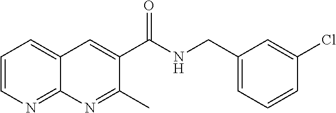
C1=CN=C2C(=C1)C=C(C(NCC1=CC=CC(Cl)=C1)=O)C(C)=N2
